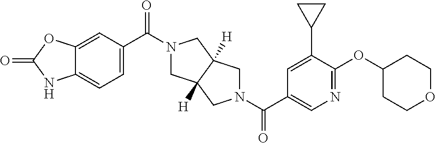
N1(C(C2=CC=C3C(=C2)OC(=O)N3)=O)CC2([H])C([H])(C1)CN(C(C1=CN=C(OC3CCOCC3)C(C3CC3)=C1)=O)C2
